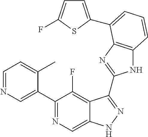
C1=NC=C(C2=NC=C3C(=C2F)C(C2=NC4=C(N2)C=CC=C4C2=CC=C(F)S2)=NN3)C(C)=C1
